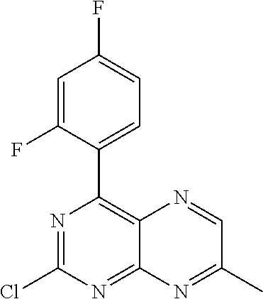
ClC1=NC(C2=CC=C(F)C=C2F)=C2C(=N1)N=C(C)C=N2
